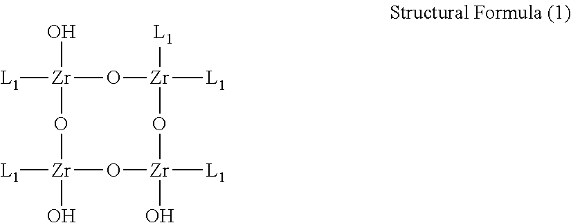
O[Zr]1([L1])O[Zr](O)([L1])O[Zr](O)([L1])O[Zr]([L1])([L1])O1
